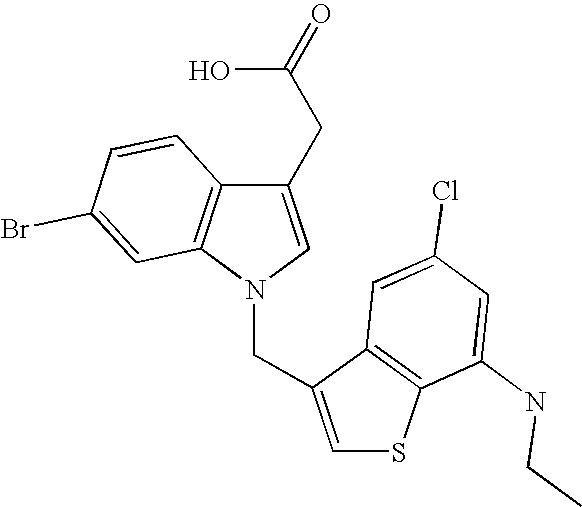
C1(CC(=O)O)=CN(CC2=CSC3=C2C=C(Cl)C=C3NCC)C2=C1C=CC(Br)=C2
